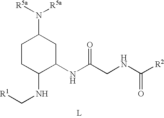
[L].N(C(CNC([R2])=O)=O)C1CC(N([R5a])[R5a])CCC1NC[R1]
